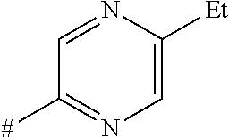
C1=NC([Et])=CN=C1[#]
